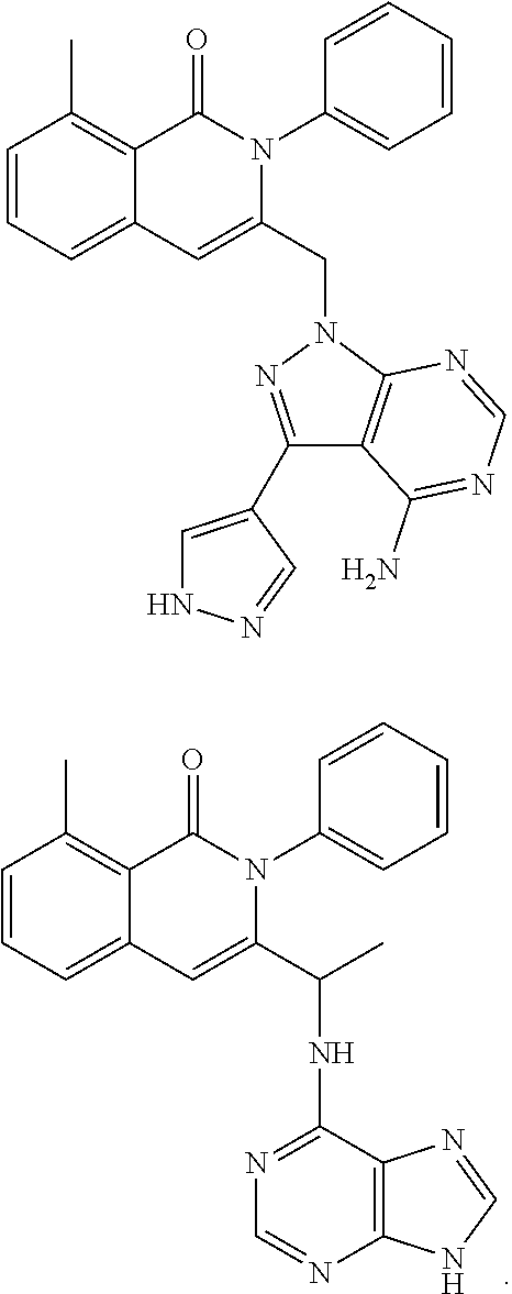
C1=CC=C2C(=C1C)C(=O)N(C1=CC=CC=C1)C(C(NC1=NC=NC3=C1N=CN3)C)=C2.C1=CC=C2C(=C1C)C(=O)N(C1=CC=CC=C1)C(CN1N=C(C3=CNN=C3)C3=C1N=CN=C3N)=C2
